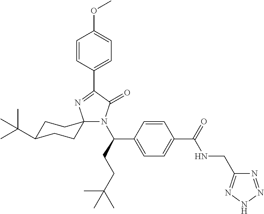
C1(C2=NC3(N(C(CCC(C)(C)C)C4=CC=C(C(=O)NCC5=NNN=N5)C=C4)C2=O)CCC(C(C)(C)C)CC3)=CC=C(OC)C=C1
